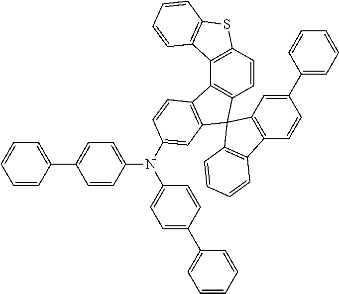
C1=CC2=C(C3=C1C1(C4=C3C=CC(N(C3=CC=C(C5=CC=CC=C5)C=C3)C3=CC=C(C5=CC=CC=C5)C=C3)=C4)C3=C(C=CC(C4=CC=CC=C4)=C3)C3=C1C=CC=C3)C1=C(S2)C=CC=C1
